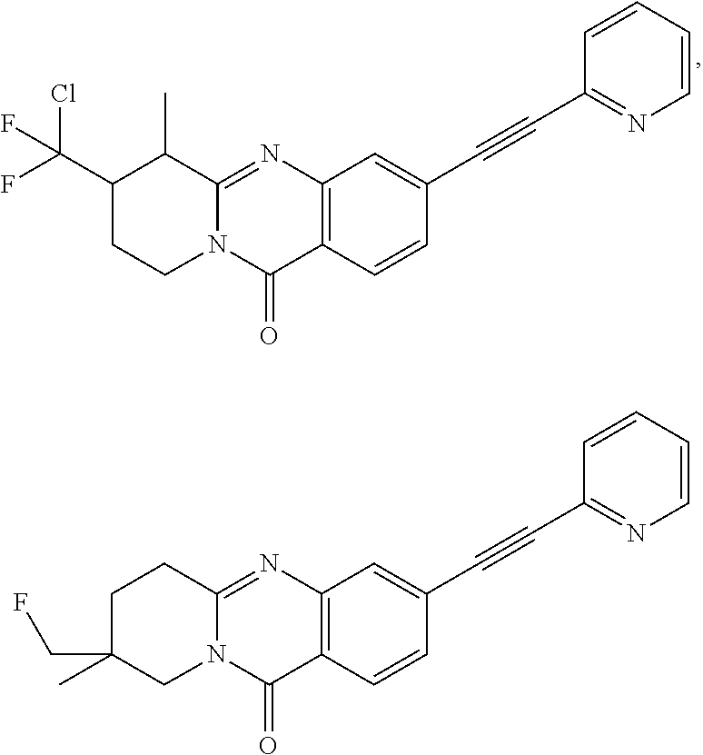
C12=C(C=CC(C#CC3=NC=CC=C3)=C1)C(=O)N1C(=N2)C(C)C(C(F)(Cl)F)CC1.C12=C(C=CC(C#CC3=NC=CC=C3)=C1)C(=O)N1C(=N2)CCC(C)(CF)C1
